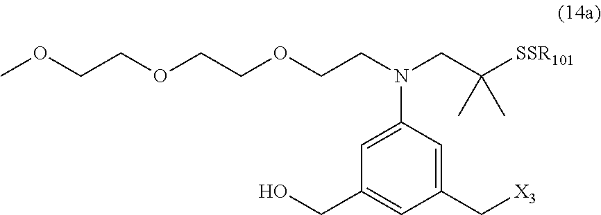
C1(C[X3])=CC(N(CCOCCOCCOC)CC([SSR101])(C)C)=CC(CO)=C1
